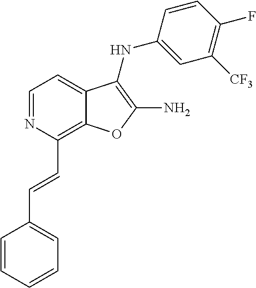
C1(C=CC2=CC=CC=C2)=C2C(=CC=N1)C(NC1=CC([CF3])=C(F)C=C1)=C(N)O2
